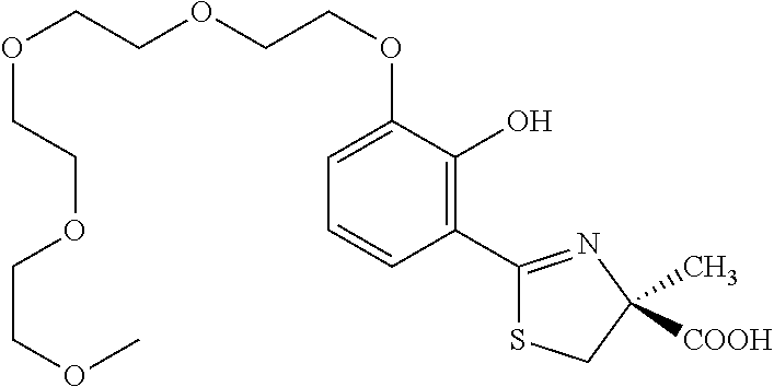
C1=C(OCCOCCOCCOCCOC)C(O)=C(C2=NC(C)([COOH])CS2)C=C1
